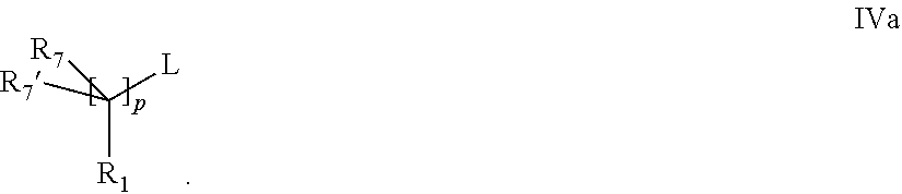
C([R1])([R7])([L])[R7]
